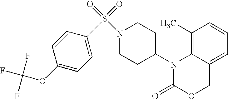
C1(C)=C2C(=CC=C1)COC(=O)N2C1CCN(S(=O)(=O)C2=CC=C(OC(F)(F)F)C=C2)CC1
